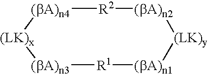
[(LK)x]1[(bA)n4][R2][(bA)n2][(LK)y][(bA)n1][R1][(bA)n3]1
